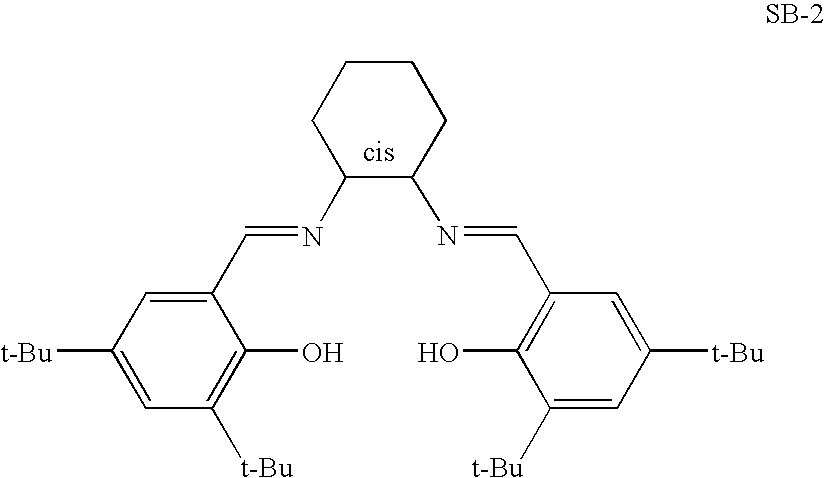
C1(C=NC2C(N=CC3=C(O)C([t-Bu])=CC([t-Bu])=C3)CCCC2)=CC([t-Bu])=CC([t-Bu])=C1O
